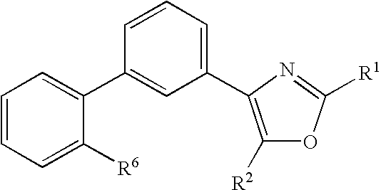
C1=CC=C([R6])C(C2=CC(C3=C([R2])OC([R1])=N3)=CC=C2)=C1
